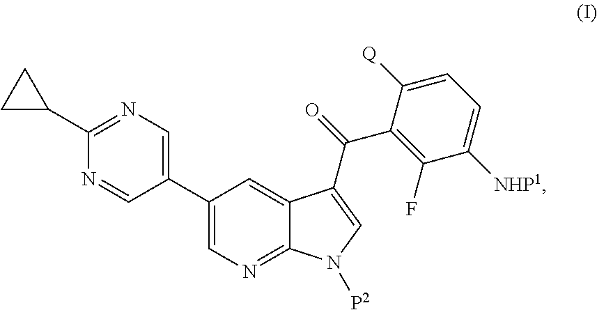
C1([NHP1])=CC=C([Q])C(C(=O)C2=CN([P2])C3=NC=C(C4=CN=C(C5CC5)N=C4)C=C32)=C1F
